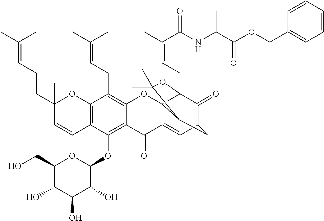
C1(O)C(CO)OC(OC2=C3C(=C(CC=C(C)C)C4=C2C=CC(C)(CCC=C(C)C)O4)OC24C(=CC5C(=O)C2(CC=C(C)C(=O)NC(C(OCC2=CC=CC=C2)=O)C)OC(C)(C)C4C5)C3=O)C(O)C1O
